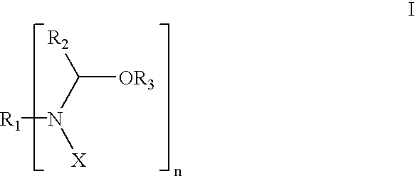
[R1]N(C([OR3])[R2])[X]
